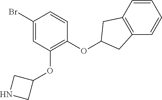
C1(Br)=CC(OC2CNC2)=C(OC2CC3=C(C=CC=C3)C2)C=C1
